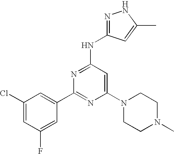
N(C1=NC(C2=CC(Cl)=CC(F)=C2)=NC(N2CCN(C)CC2)=C1)C1=NNC(C)=C1
